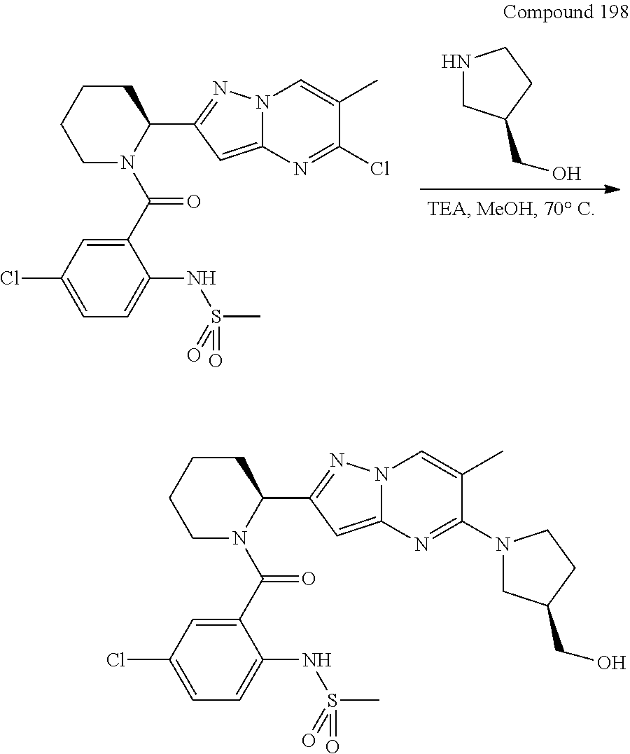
N1CC(CO)CC1.C1(C(N2C(C3=NN4C(=C3)N=C(Cl)C(C)=C4)CCCC2)=O)=CC(Cl)=CC=C1NS(C)(=O)=O.C1(C(N2C(C3=NN4C(=C3)N=C(N3CC(CO)CC3)C(C)=C4)CCCC2)=O)=CC(Cl)=CC=C1NS(C)(=O)=O
